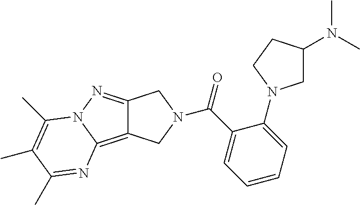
C(=O)(C1=CC=CC=C1N1CC(N(C)C)CC1)N1CC2=C3N(N=C2C1)C(C)=C(C)C(C)=N3
